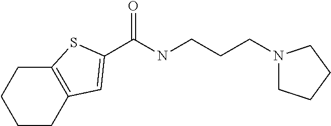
C(NCCCN1CCCC1)(=O)C1=CC2=C(CCCC2)S1
